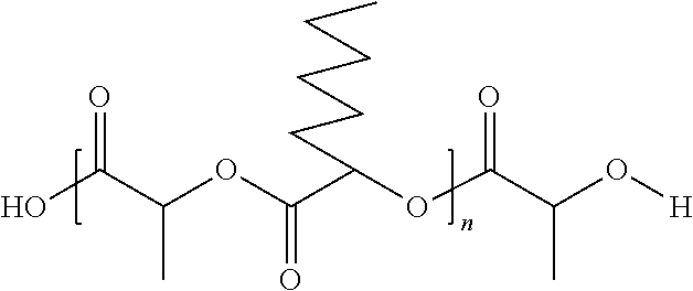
CCCCCCC(C(OC(C(O)=O)C)=O)OC(C(C)O[H])=O
